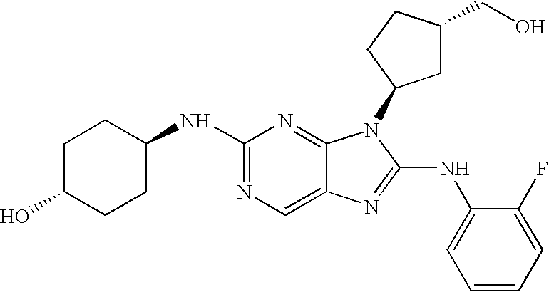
C1(NC2=NC=C3C(=N2)N(C2CC(CO)CC2)C(NC2=CC=CC=C2F)=N3)CCC(O)CC1
